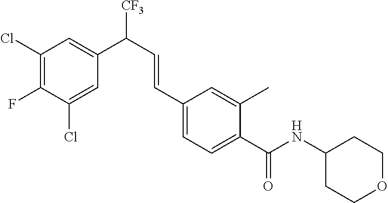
C1(Cl)=C(F)C(Cl)=CC(C([CF3])C=CC2=CC=C(C(NC3CCOCC3)=O)C(C)=C2)=C1
